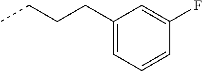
CCCCC1=CC=CC(F)=C1
